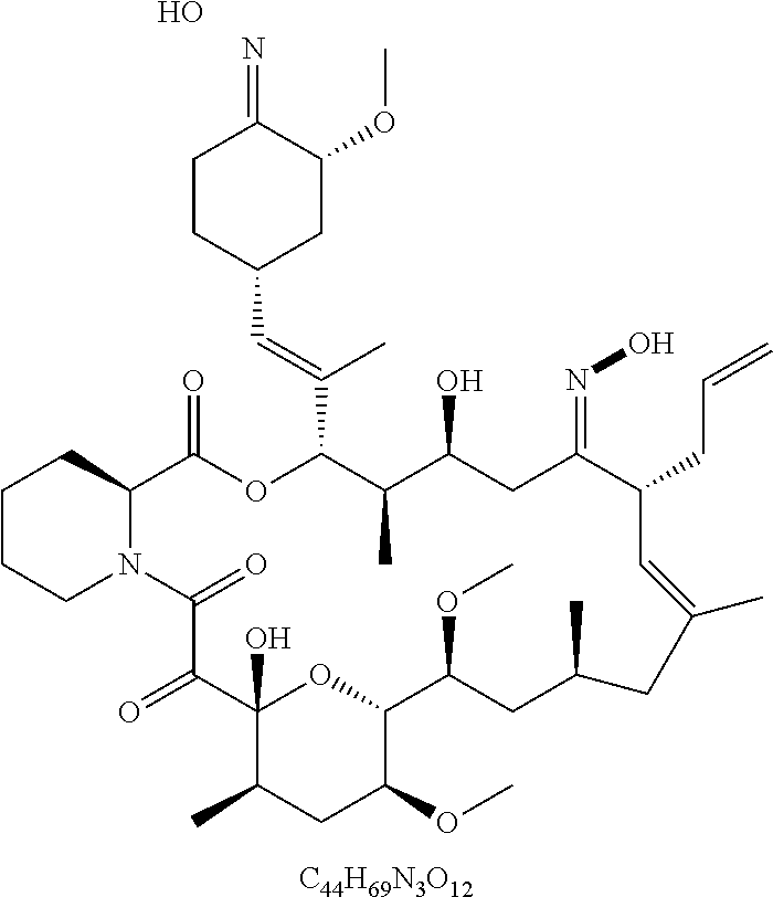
C1CCN2C(C1)C(=O)OC(C(=CC1CC(OC)C(=N)CC1)C)C(C)C(O)CC(=NO)C(CC=C)C=C(C)CC(C)CC(OC)C1OC(O)(C(=O)C2=O)C(C)CC1OC.O.[C44H69N3O12]
